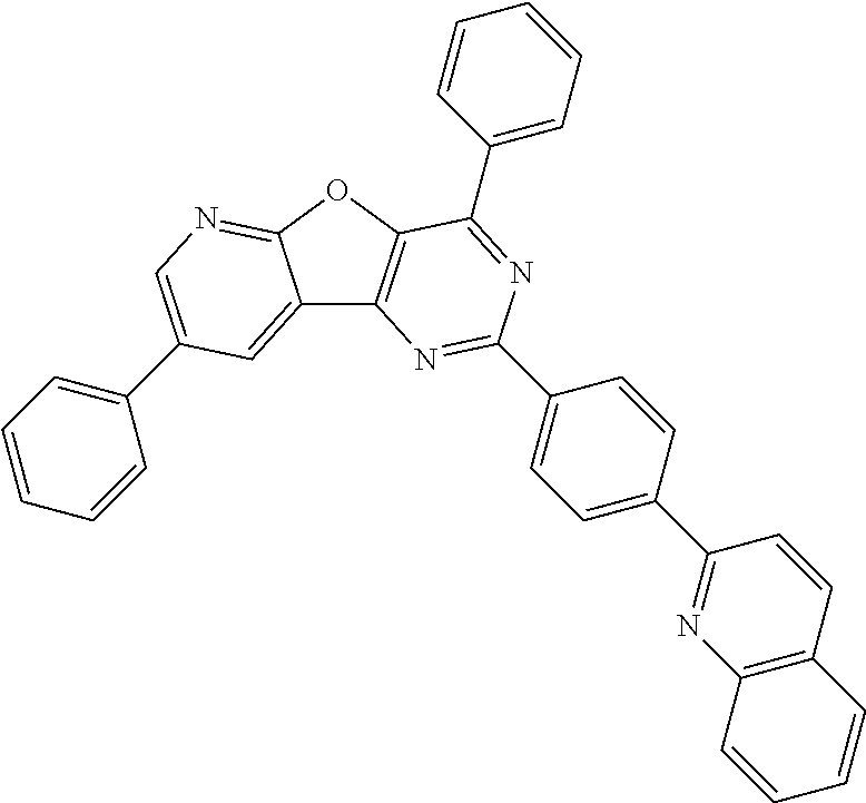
C1=C(C2=NC3=C(C=C2)C=CC=C3)C=CC(C2=NC3=C(OC4=NC=C(C5=CC=CC=C5)C=C34)C(C3=CC=CC=C3)=N2)=C1
